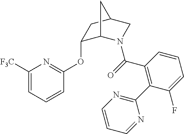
C1([F3C])=CC=CC(OC2C3N(C(=O)C4=C(C5=NC=CC=N5)C(F)=CC=C4)CC(C2)C3)=N1
